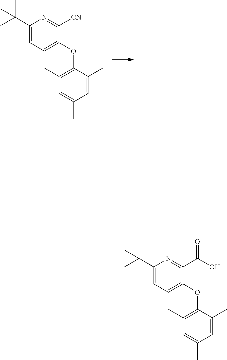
C1=C(OC2=C(C)C=C(C)C=C2C)C([CN])=NC(C(C)(C)C)=C1.C1=C(OC2=C(C)C=C(C)C=C2C)C(C(O)=O)=NC(C(C)(C)C)=C1
